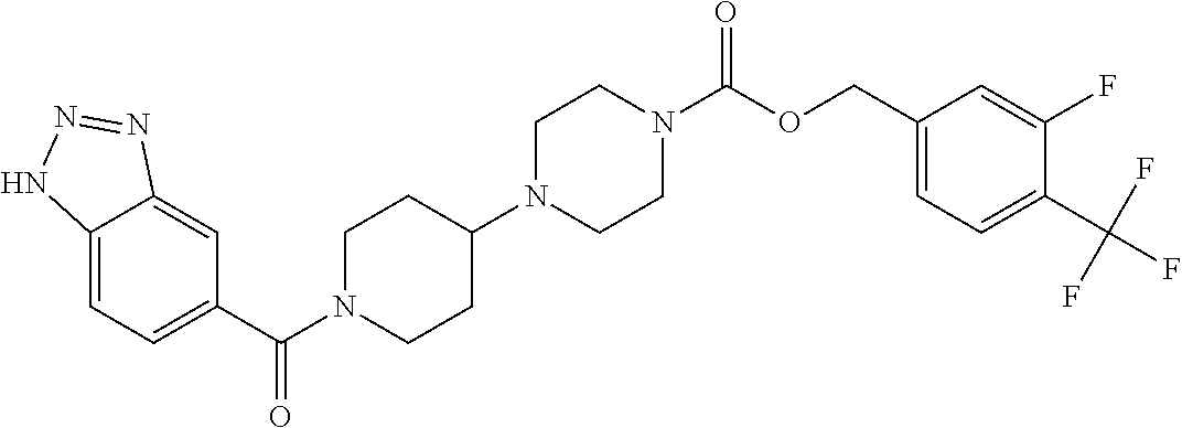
C12=CC=C(C(=O)N3CCC(N4CCN(C(=O)OCC5=CC=C(C(F)(F)F)C(F)=C5)CC4)CC3)C=C1N=NN2
